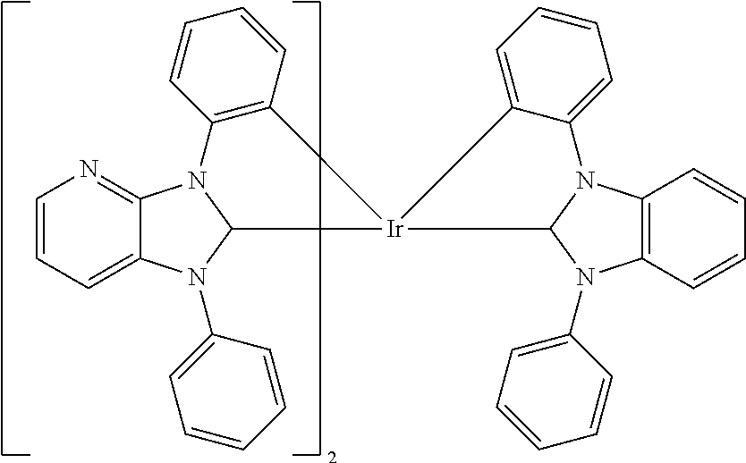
C12=NC=CC=C1N(C1=CC=CC=C1)C1N2C2=C(C=CC=C2)[Ir]12C1N(C3=C(C=CC=C3)N1C1=CC=CC=C1)C1=CC=CC=C12
